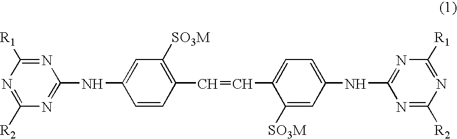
N1=C([R2])N=C(NC2=CC([SO3M])=C(C=CC3=CC=C(NC4=NC([R1])=NC([R2])=N4)C=C3[SO3M])C=C2)N=C1[R1]
